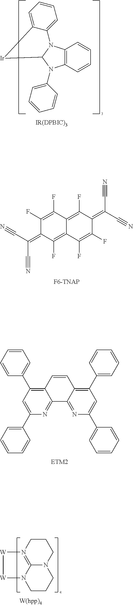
C12=C(C=CC=C1)N(C1=CC=CC=C1)C1N2C2=CC=CC=C2[Ir]1.C1(F)=C(F)C2=C(F)C(=C(C#N)C#N)C(F)=C(F)C2=C(F)C1=C(C#N)C#N.C1=CC(C2=C3C(=NC(C4=CC=CC=C4)=C2)C2=NC(C4=CC=CC=C4)=CC(C4=CC=CC=C4)=C2C=C3)=CC=C1.N12=C3N(CCC1)CCCN3[W][W]2
